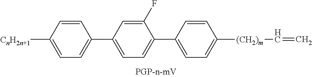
C1=CC([CnH2n+1])=CC=C1C1=CC=C(C2=CC=C([(CH2)m]C=C)C=C2)C(F)=C1
